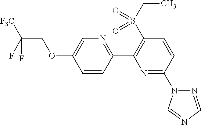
C1=CC(C2=C(S(CC)(=O)=O)C=CC(N3N=CN=C3)=N2)=NC=C1OCC(F)([F3C])F
